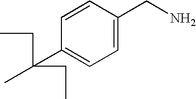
C1(C(C)(CC)CC)=CC=C(CN)C=C1
